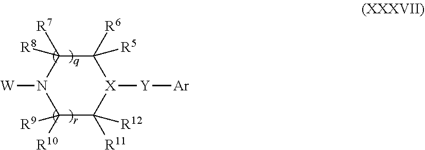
C1([R6])([R5])C([R7])([R8])N([W])C([R10])([R9])C([R11])([R12])[X]1[Y][Ar]
